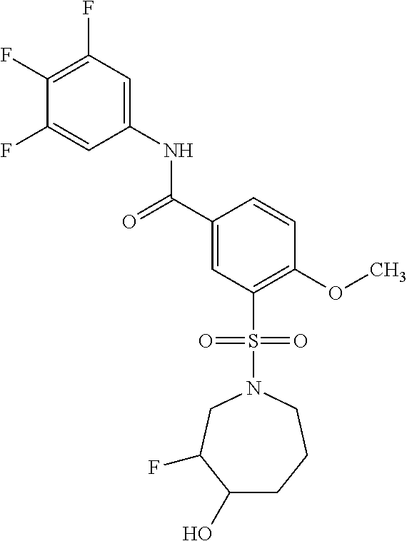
C(C1=CC(S(N2CCCC(O)C(F)C2)(=O)=O)=C(OC)C=C1)(=O)NC1=CC(F)=C(F)C(F)=C1
